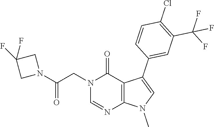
C1=NC2=C(C(=O)N1CC(N1CC(F)(F)C1)=O)C(C1=CC(C(F)(F)F)=C(Cl)C=C1)=CN2C
